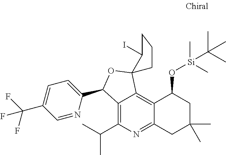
C12=C(C(C)C)N=C3C(=C1C1(OC2C2=CC=C(C(F)(F)F)C=N2)CCCC1I)C(O[Si](C)(C)C(C)(C)C)CC(C)(C)C3
